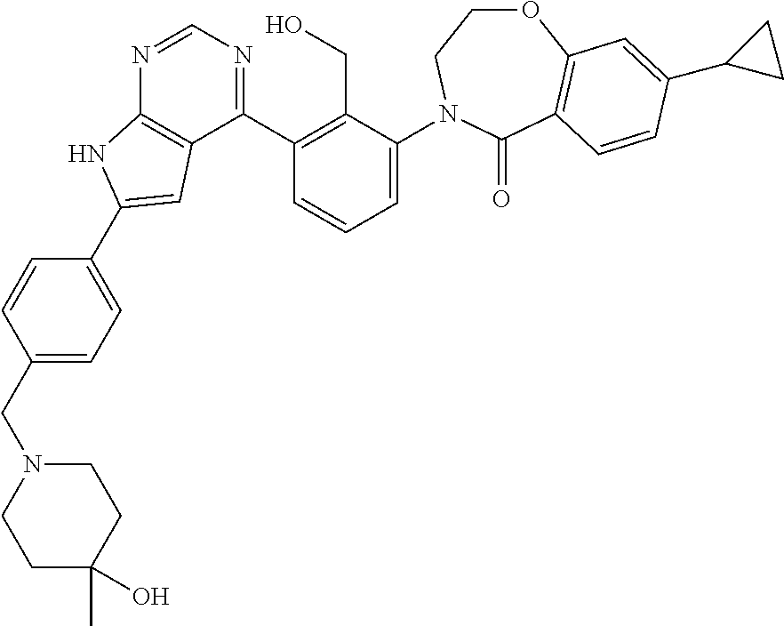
C1(CN2CCC(C)(O)CC2)=CC=C(C2=CC3=C(N=CN=C3C3=C(CO)C(N4CCOC5=C(C4=O)C=CC(C4CC4)=C5)=CC=C3)N2)C=C1
